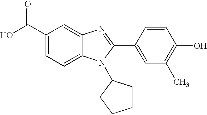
C1(C(O)=O)=CC=C2C(=C1)N=C(C1=CC(C)=C(O)C=C1)N2C1CCCC1
